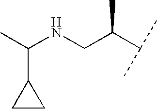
CC(NCC(C(C)C)C)C1CC1
